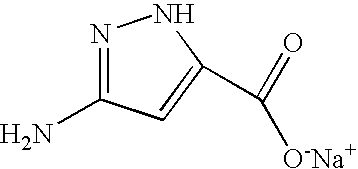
N1=C(N)C=C(C(=O)[O-Na+])N1
